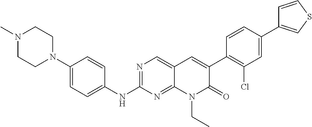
N1(C)CCN(C2=CC=C(NC3=NC=C4C(=N3)N(CC)C(=O)C(C3=C(Cl)C=C(C5=CSC=C5)C=C3)=C4)C=C2)CC1
